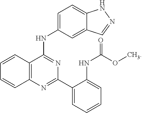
C12=C(N=C(C3=CC=CC=C3NC(=O)OC)N=C1NC1=CC=C3C(=C1)C=NN3)C=CC=C2
